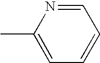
C1(C)=CC=CC=N1
